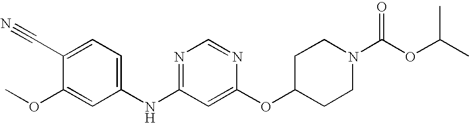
C1(C#N)=CC=C(NC2=NC=NC(OC3CCN(C(OC(C)C)=O)CC3)=C2)C=C1OC
